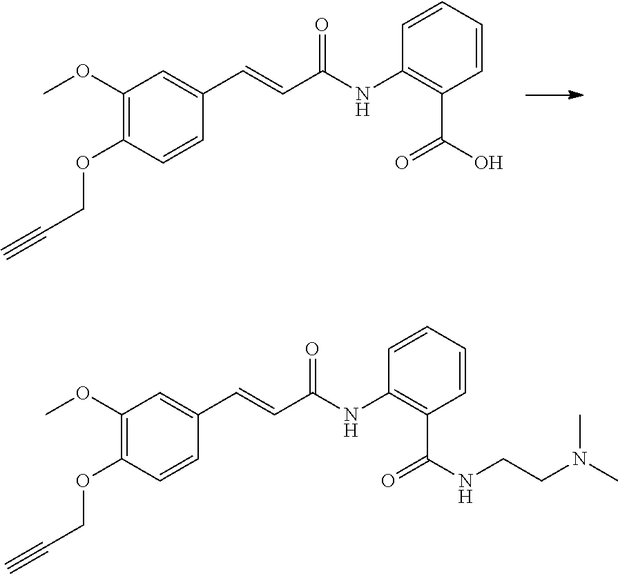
C1(OC)=C(OCC#C)C=CC(C=CC(NC2=C(C(O)=O)C=CC=C2)=O)=C1.C1(OC)=C(OCC#C)C=CC(C=CC(NC2=C(C(NCCN(C)C)=O)C=CC=C2)=O)=C1
